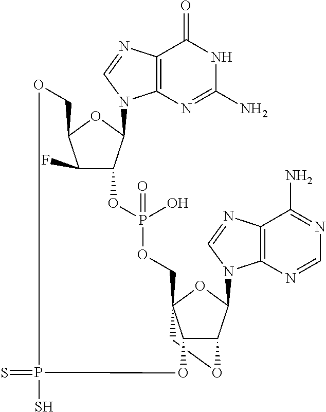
C1C23C(C(C(N4C5=C(N=C4)C(N)=NC=N5)O2)O1)OP(=S)(S)OCC1C(F)C(C(N2C4=C(N=C2)C(=O)NC(N)=N4)O1)OP(=O)(O)OC3
